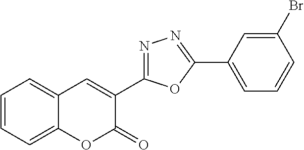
C1=CC=C2C(=C1)C=C(C1=NN=C(C3=CC=CC(Br)=C3)O1)C(=O)O2
